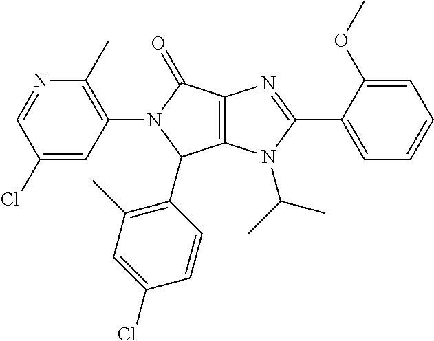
C12=C(N(C(C)C)C(C3=CC=CC=C3OC)=N1)C(C1=C(C)C=C(Cl)C=C1)N(C1=C(C)N=CC(Cl)=C1)C2=O
